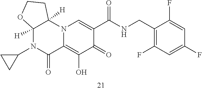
N12C(=C(O)C(=O)C(C(NCC3=C(F)C=C(F)C=C3F)=O)=C1)C(=O)N(C1CC1)C1([H])C2([H])CCO1
